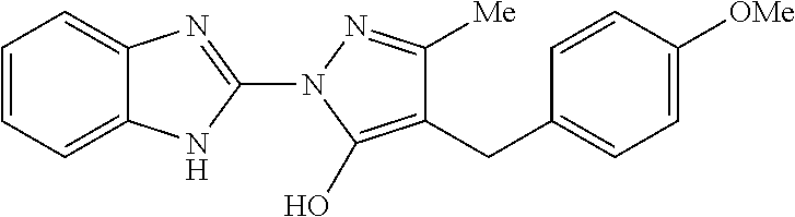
C1=CC=C2C(=C1)N=C(N1C(O)=C(CC3=CC=C([OMe])C=C3)C([Me])=N1)N2
